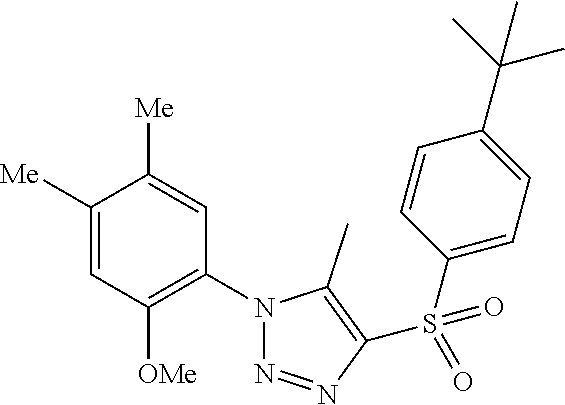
C1([Me])=CC([OMe])=C(N2N=NC(S(C3=CC=C(C(C)(C)C)C=C3)(=O)=O)=C2C)C=C1[Me]
